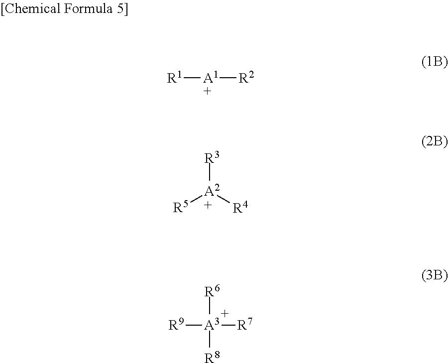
[A1]([R2])[R1].[R3][A2]([R4])[R5].[R6][A3]([R7])([R9])[R8]
